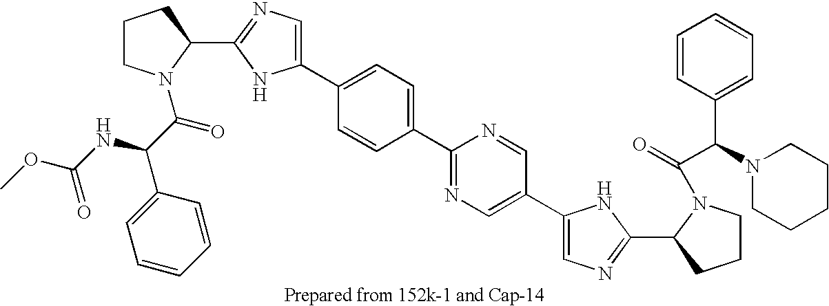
C1(C2=CC=C(C3=NC=C(C4=CN=C(C5N(C(=O)C(N6CCCCC6)C6=CC=CC=C6)CCC5)N4)C=N3)C=C2)=CN=C(C2N(C(C(NC(OC)=O)C3=CC=CC=C3)=O)CCC2)N1
